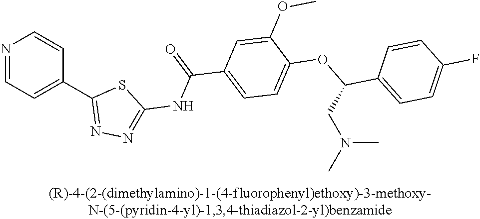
N1=CC=C(C2=NN=C(NC(C3=CC=C(OC(C4=CC=C(F)C=C4)CN(C)C)C(OC)=C3)=O)S2)C=C1
